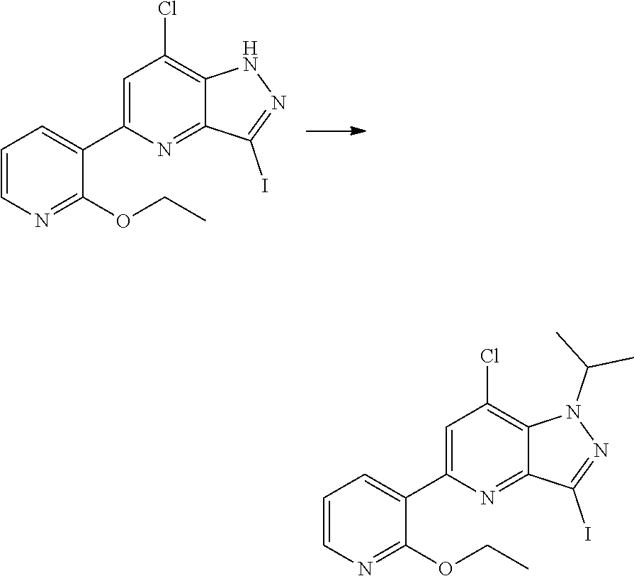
C1=C(C2=CC=CN=C2OCC)N=C2C(=C1Cl)NN=C2I.C1=C(C2=CC=CN=C2OCC)N=C2C(=C1Cl)N(C(C)C)N=C2I
